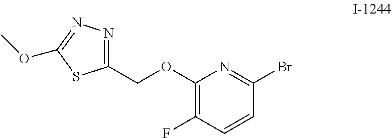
O(C)C1=NN=C(COC2=C(F)C=CC(Br)=N2)S1
